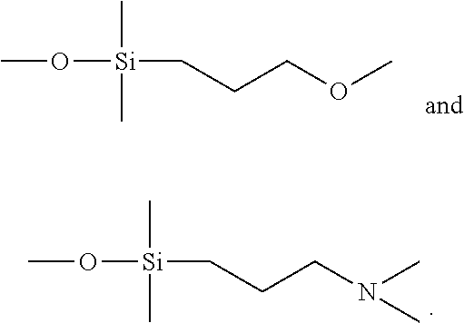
CO[Si](CCCOC)(C)C.CO[Si](CCCN(C)C)(C)C
